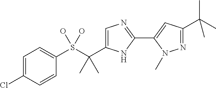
S(C(C)(C)C1=CN=C(C2=CC(C(C)(C)C)=NN2C)N1)(O)(O)C1=CC=C(Cl)C=C1
